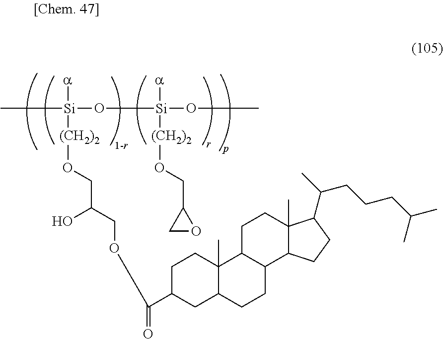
C[Si](O[Si](OC)([a])[(CH2)2]OCC1CO1)([a])[(CH2)2]OCC(COC(C1CCC2(C)C(C1)CCC1C2CCC2(C)C1CCC2C(C)CCCC(C)C)=O)O
